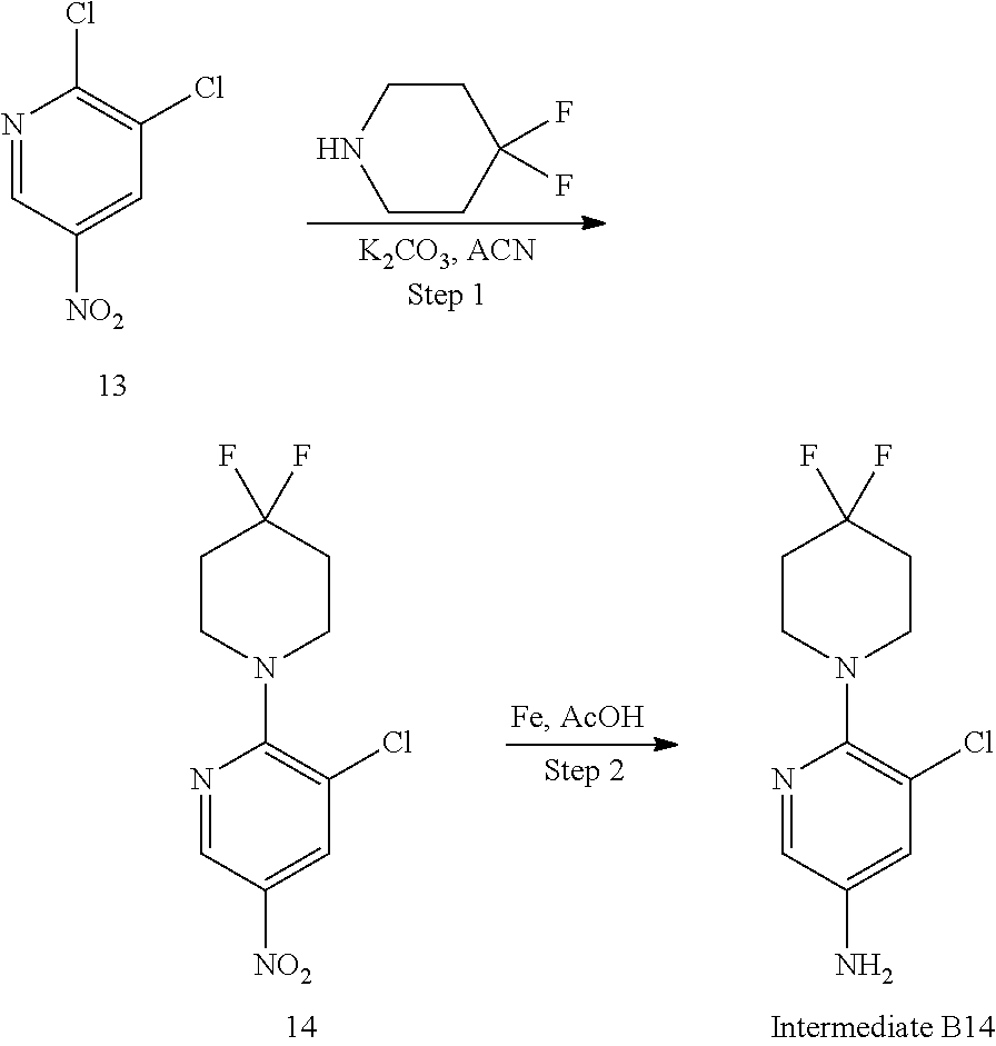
C1=NC(Cl)=C(Cl)C=C1[NO2].C1CNCCC1(F)F.C1=NC(N2CCC(F)(F)CC2)=C(Cl)C=C1[NO2].C1=NC(N2CCC(F)(F)CC2)=C(Cl)C=C1N
